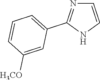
C1=CNC(C2=CC=CC([H3CO])=C2)=N1
